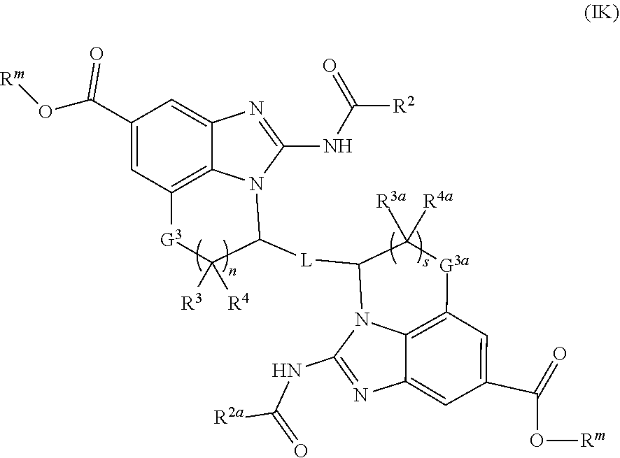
C1(C(O[Rm])=O)=CC2=C3C(=C1)N=C(NC(=O)[R2])N3C([L]C1N3C4=C(C=C(C(O[Rm])=O)C=C4N=C3NC(=O)[R2a])[G3a]C1([R4a])[R3a])C([R3])([R4])[G3]2
